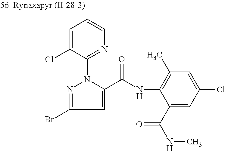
C1=C(Cl)C(N2C(C(NC3=C(C)C=C(Cl)C=C3C(NC)=O)=O)=CC(Br)=N2)=NC=C1
